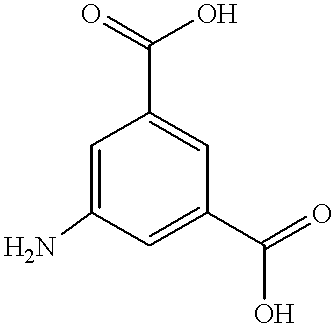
C1=C(N)C=C(C(=O)O)C=C1C(=O)O
